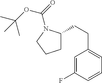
C1=C(F)C=CC=C1CCC1CCCN1C(OC(C)(C)C)=O
